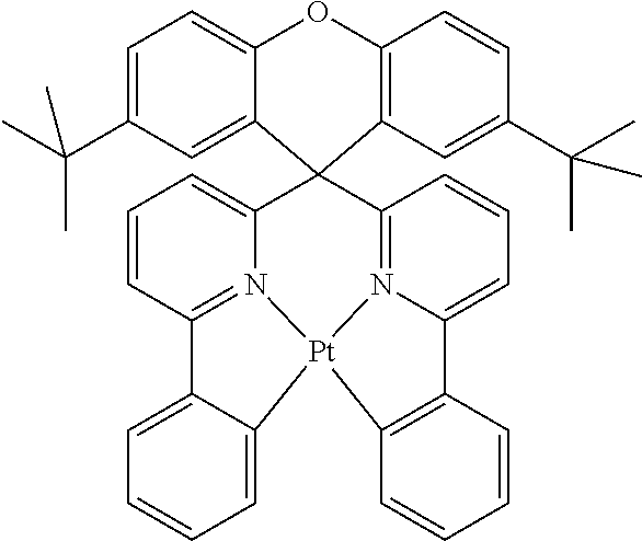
C1=CC2=N3C(=C1)C1(C4=N5C(=CC=C4)C4=C(C=CC=C4)[Pt]35C3=CC=CC=C23)C2=C(OC3=CC=C(C(C)(C)C)C=C13)C=CC(C(C)(C)C)=C2
